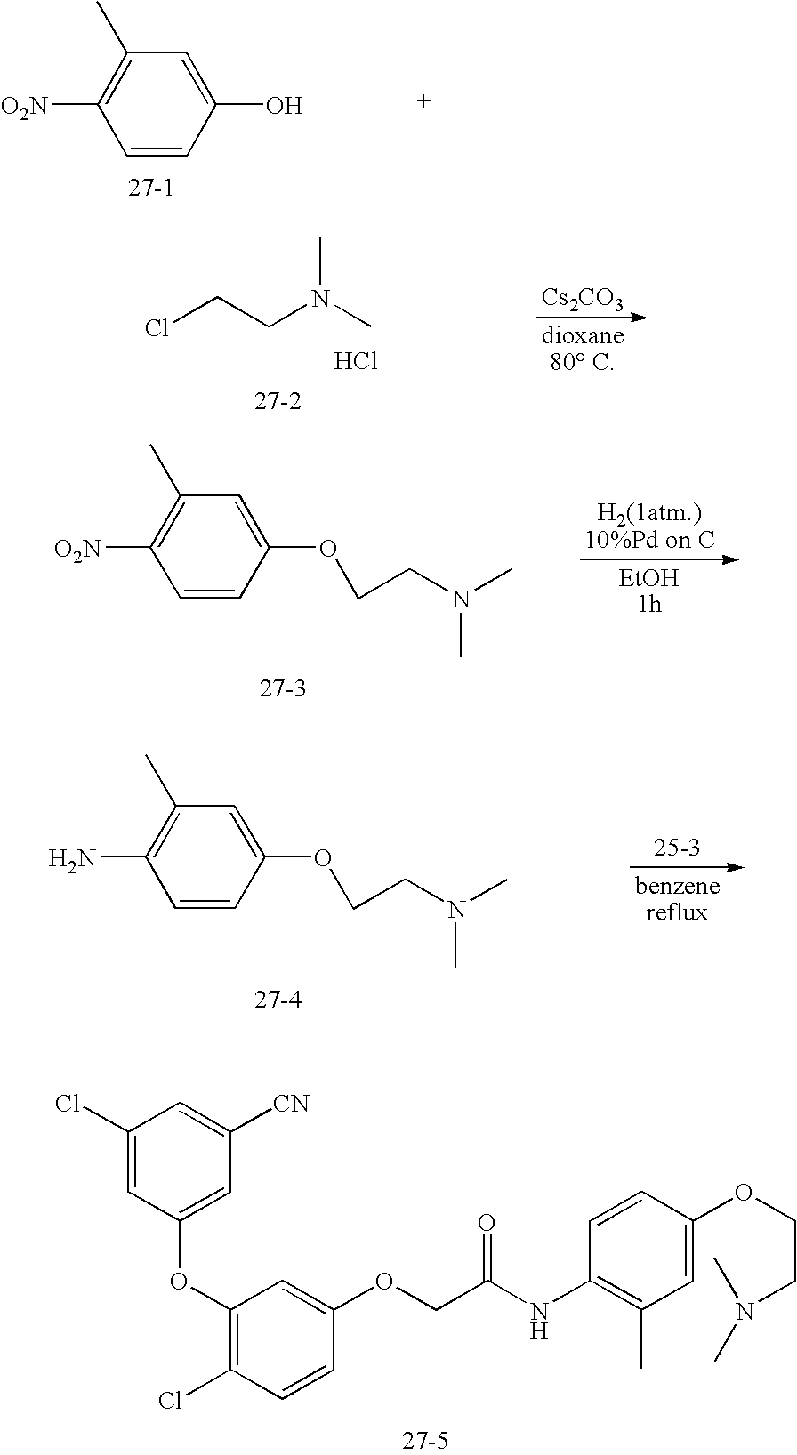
C1(Cl)=CC(OC2=C(Cl)C=CC(OCC(NC3=C(C)C=C(OCCN(C)C)C=C3)=O)=C2)=CC([CN])=C1.C1=CC(O)=CC(C)=C1[O2N].ClCCN(C)C.Cl.[Cs2CO3].C1=CC(OCCN(C)C)=CC(C)=C1[O2N].C1=CC(OCCN(C)C)=CC(C)=C1N
